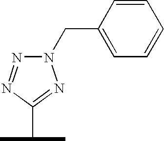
N1(CC2=CC=CC=C2)N=NC(C(C)C)=N1
